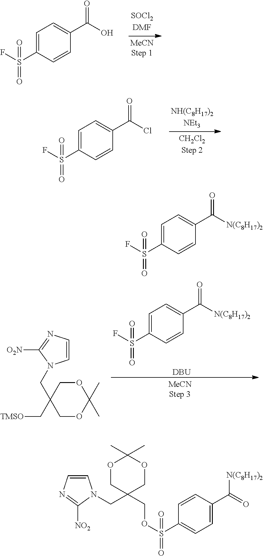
C1=C(S(F)(=O)=O)C=CC(C(O)=O)=C1.C1=C(S(F)(=O)=O)C=CC(C(Cl)=O)=C1.C1=C(S(F)(=O)=O)C=CC(C([N(C8H17)2])=O)=C1.[DBU].C1=CN=C([O2N])N1CC1(C[TMSO])COC(C)(C)OC1.C1=C(S(F)(=O)=O)C=CC(C([N(C8H17)2])=O)=C1.C1=CN=C([NO2])N1CC1(COS(=O)(C2=CC=C(C(=O)[N(C8H17)2])C=C2)=O)COC(C)(C)OC1
